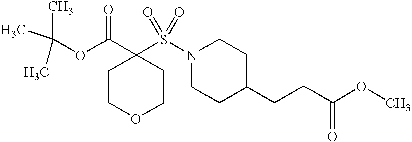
C1COCCC1(C(=O)OC(C)(C)C)S(N1CCC(CCC(OC)=O)CC1)(=O)=O
